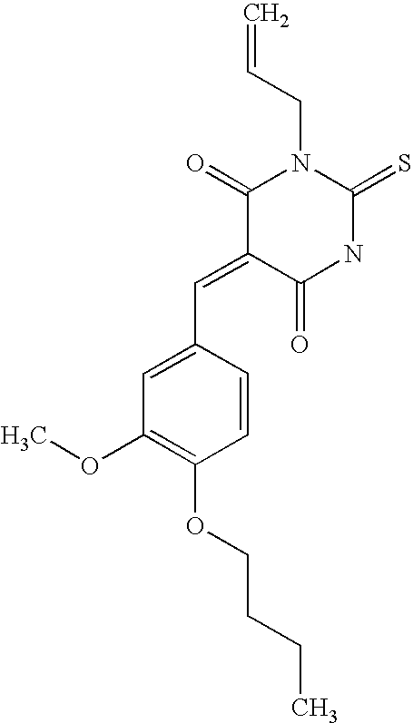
C1(C=C2C(=O)NC(=S)N(CC=C)C2=O)=CC(OC)=C(OCCCC)C=C1
